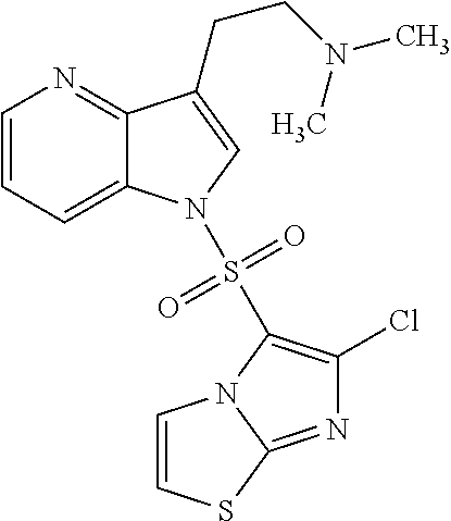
C1=CC=C2C(=N1)C(CCN(C)C)=CN2S(=O)(=O)C1=C(Cl)N=C2N1C=CS2
